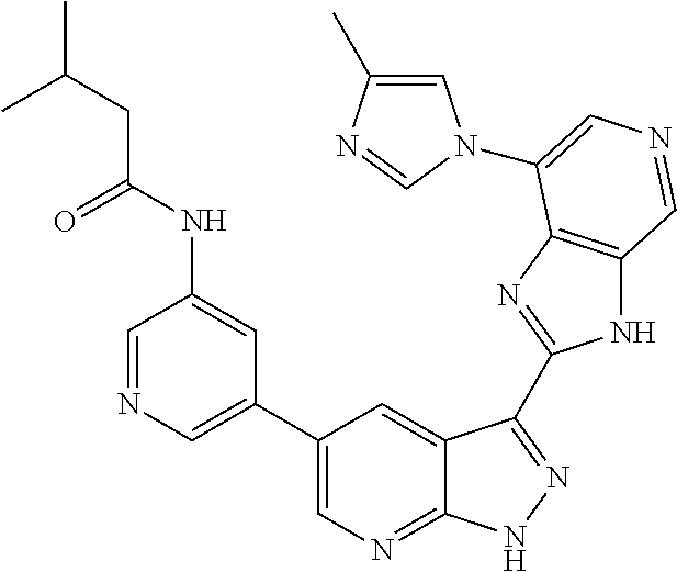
C1(C2=CN=CC(NC(CC(C)C)=O)=C2)=CN=C2C(=C1)C(C1=NC3=C(N1)C=NC=C3N1C=C(C)N=C1)=NN2
